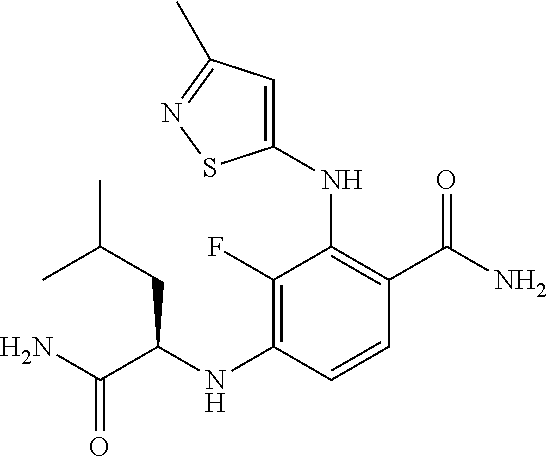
C1(NC(C(N)=O)CC(C)C)=C(F)C(NC2=CC(C)=NS2)=C(C(N)=O)C=C1
